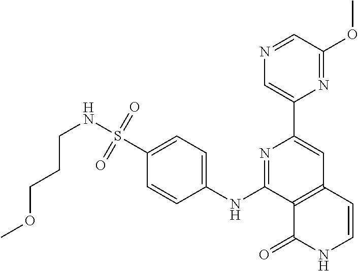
N1=C(NC2=CC=C(S(NCCCOC)(=O)=O)C=C2)C2=C(C=C1C1=CN=CC(OC)=N1)C=CNC2=O
